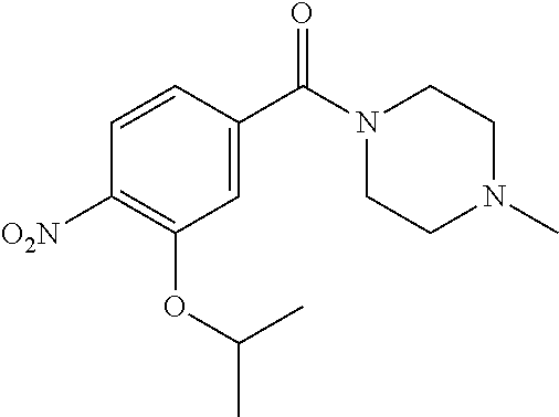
C1=C(C(N2CCN(C)CC2)=O)C=CC([O2N])=C1OC(C)C
